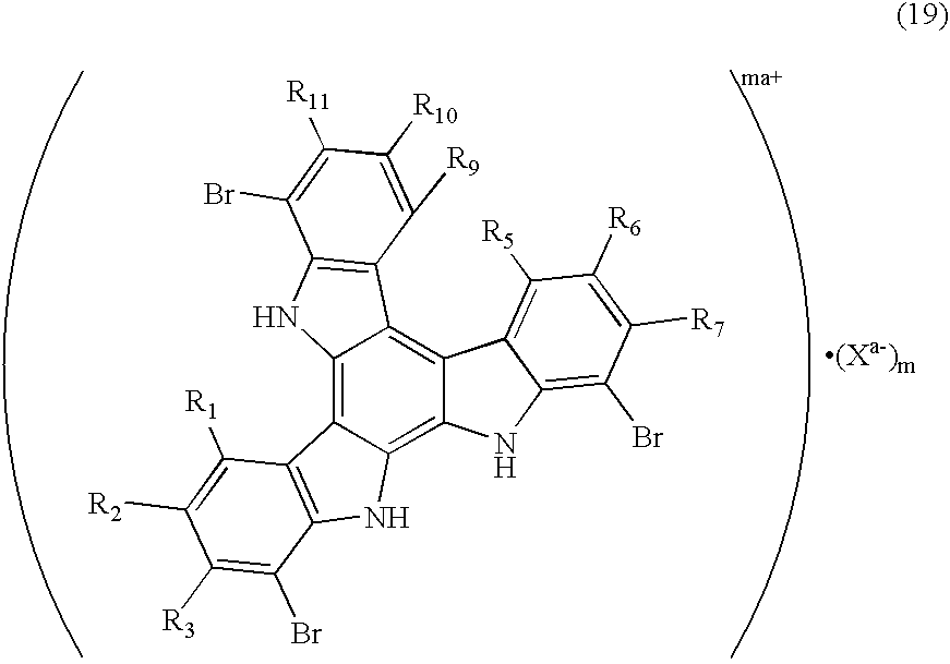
C12=C3C(=C4C(=C1C1=C(N2)C(Br)=C([R11])C([R10])=C1[R9])C1=C([R5])C([R6])=C([R7])C(Br)=C1N4)NC1=C3C([R1])=C([R2])C([R3])=C1Br
